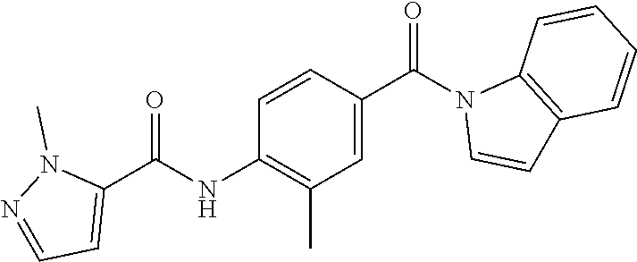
C1=CC(C(N2C=CC3=C2C=CC=C3)=O)=CC(C)=C1NC(C1=CC=NN1C)=O
